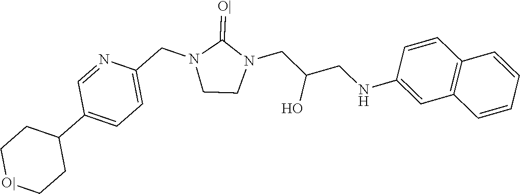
C1(NCC(CN2C(=[O|])N(CC3=CC=C(C4CC[O|]CC4)C=N3)CC2)O)=CC2=C(C=C1)C=CC=C2
